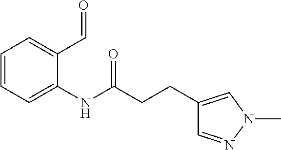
C1=NN(C)C=C1CCC(NC1=CC=CC=C1C=O)=O
